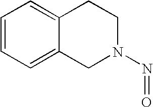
C1=CC=C2C(=C1)CCN(N=O)C2
